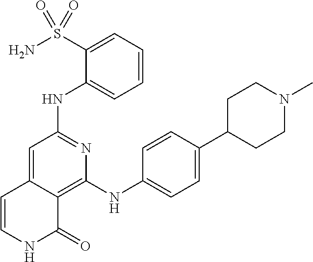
N(C1=NC(NC2=CC=C(C3CCN(C)CC3)C=C2)=C2C(=C1)C=CNC2=O)C1=CC=CC=C1S(N)(=O)=O
